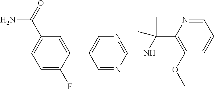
C1(C2=CN=C(NC(C)(C)C3=C(OC)C=CC=N3)N=C2)=CC(C(N)=O)=CC=C1F
